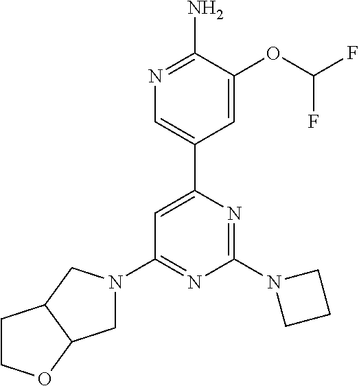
N1=C(N)C(OC(F)F)=CC(C2=CC(N3CC4C(C3)CCO4)=NC(N3CCC3)=N2)=C1
